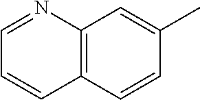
C12=C(C=CC(C)=C1)C=CC=N2
